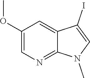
C1(OC)=CN=C2C(=C1)C(I)=CN2C
